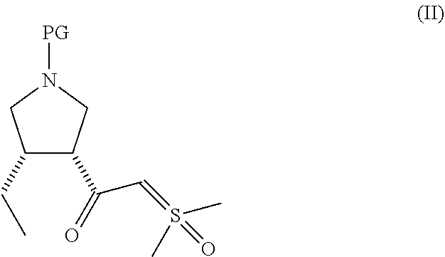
C1(CC)C(C(C=S(=O)(C)C)=O)CN([PG])C1
